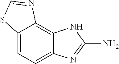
C12=CC=C3C(=C1N=CS2)NC(N)=N3
